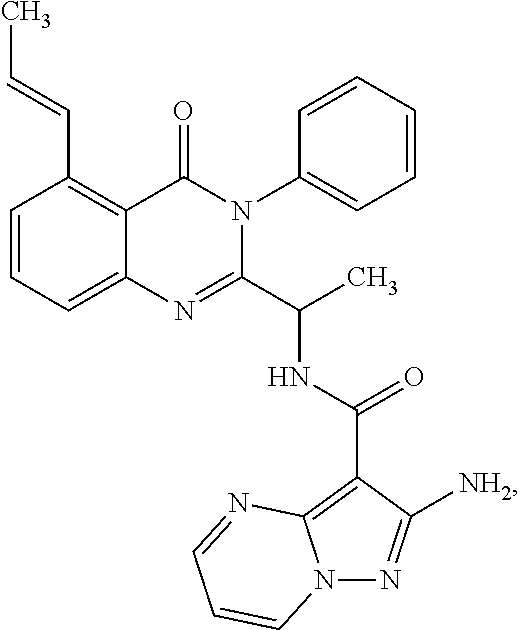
C12=CC=CC(C=CC)=C1C(=O)N(C1=CC=CC=C1)C(C(C)NC(C1=C3N(N=C1[NH2])C=CC=N3)=O)=N2
